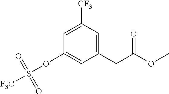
O(C1=CC(CC(OC)=O)=CC([CF3])=C1)S(=O)(=O)[F3C]
